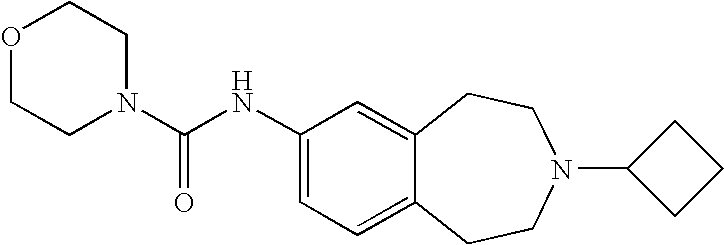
O1CCN(C(NC2=CC=C3C(=C2)CCN(C2CCC2)CC3)=O)CC1
